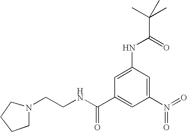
C1(N(=O)=O)=CC(NC(C(C)(C)C)=O)=CC(C(NCCN2CCCC2)=O)=C1
